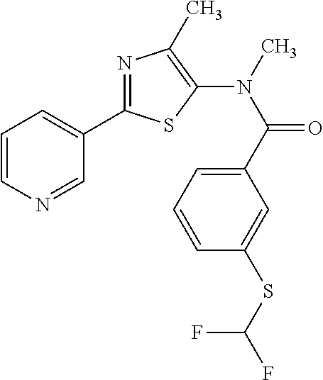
C1(N(C)C(=O)C2=CC=CC(SC(F)F)=C2)=C(C)N=C(C2=CC=CN=C2)S1
